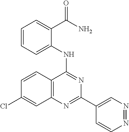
C1=CC2=C(C=C1Cl)N=C(C1=CN=NC=C1)N=C2NC1=CC=CC=C1C(N)=O
